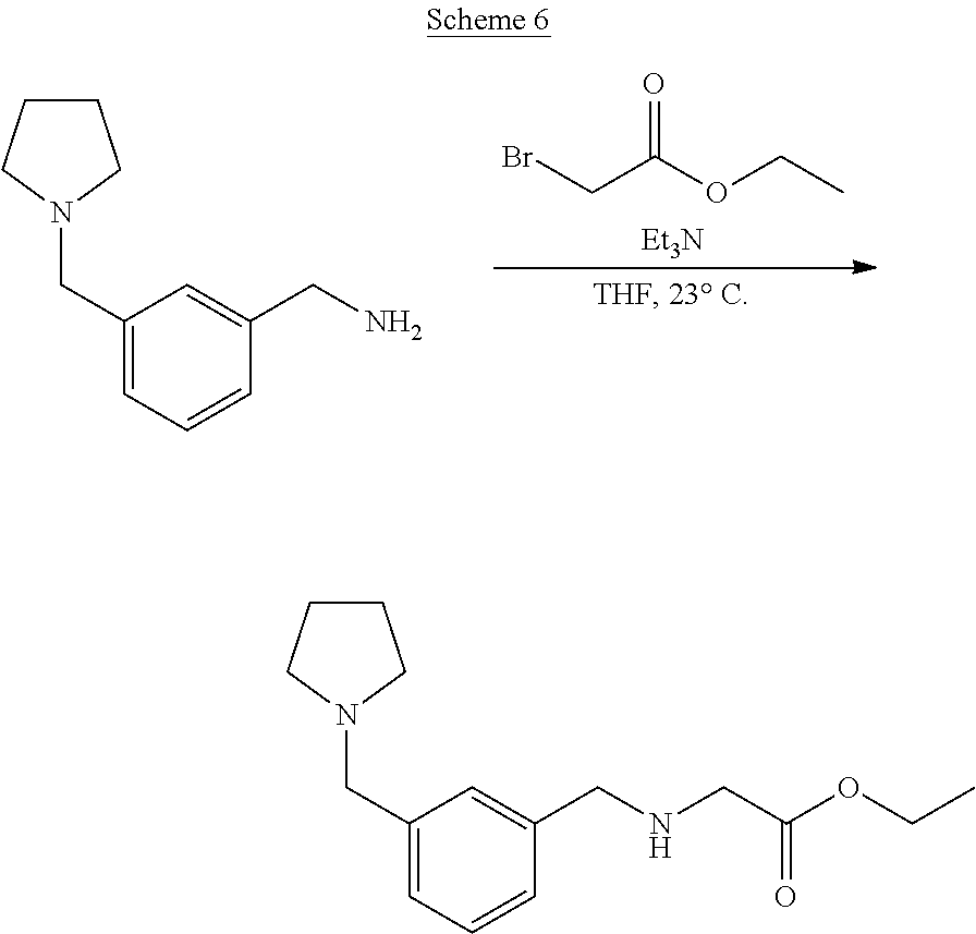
C1(CNCC(OCC)=O)=CC(CN2CCCC2)=CC=C1.C1(CN)=CC(CN2CCCC2)=CC=C1.O=C(OCC)CBr.[Et3N]
